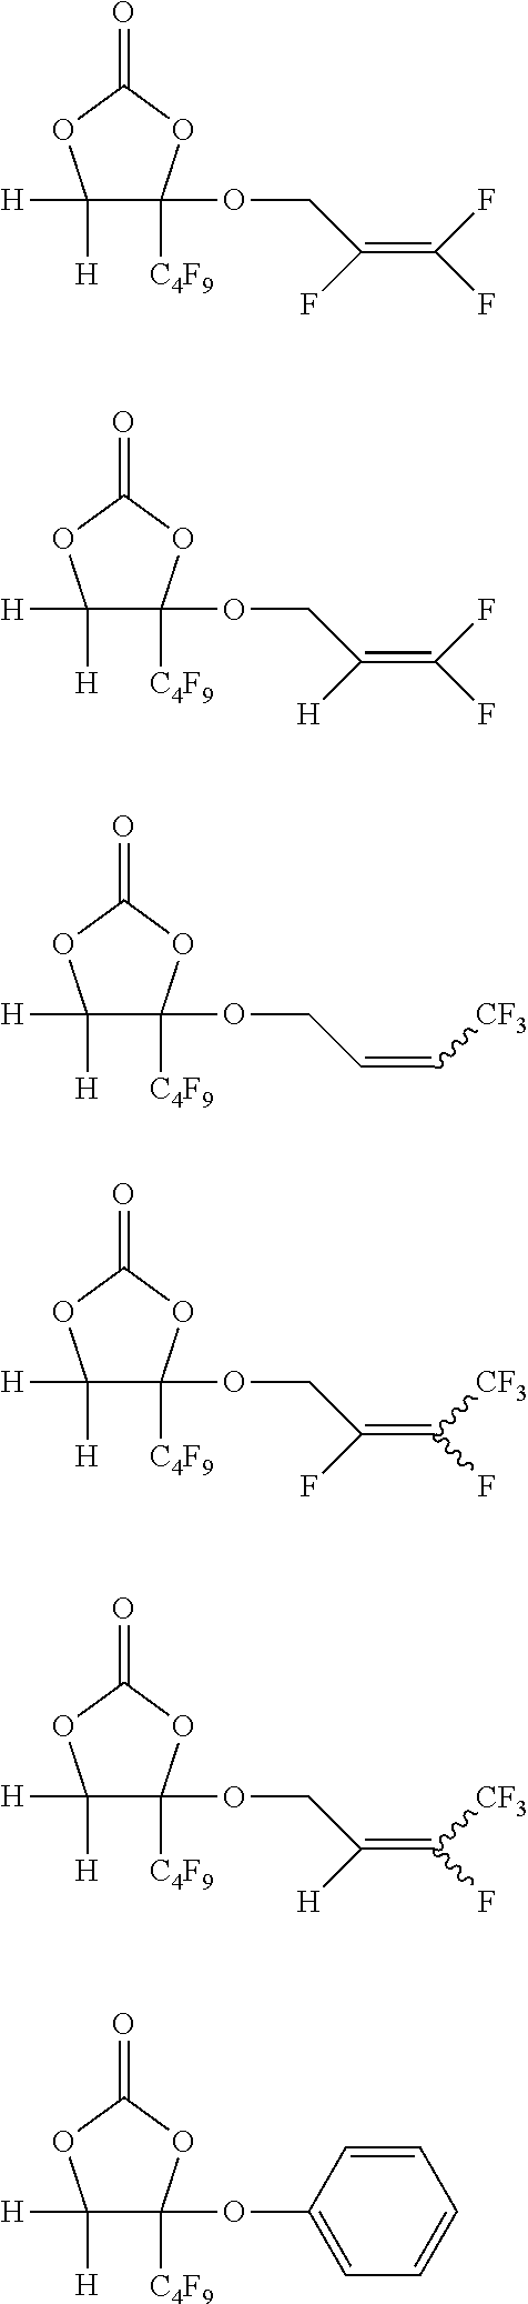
C1([H])([H])C(OCC(=C(F)F)F)([C4F9])OC(=O)O1.C1([H])([H])C(OCC(=C(F)F)[H])([C4F9])OC(=O)O1.C1([H])([H])C(OCC=C[CF3])([C4F9])OC(=O)O1.C1([H])([H])C(OCC(=C([CF3])F)F)([C4F9])OC(=O)O1.C1([H])([H])C(OCC(=C([CF3])F)[H])([C4F9])OC(=O)O1.C1([H])([H])C(OC2=CC=CC=C2)([C4F9])OC(=O)O1
